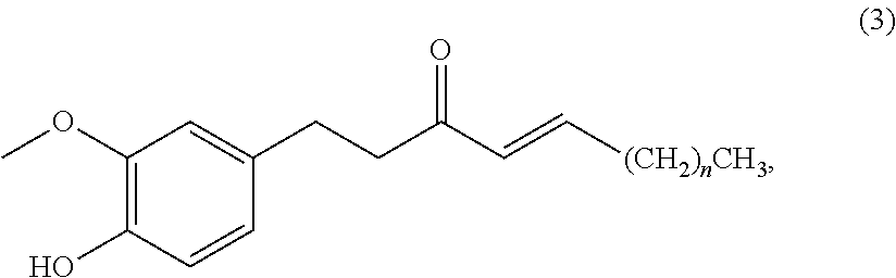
C1(OC)=C(O)C=CC(CCC(C=C[(CH2)nCH3])=O)=C1
